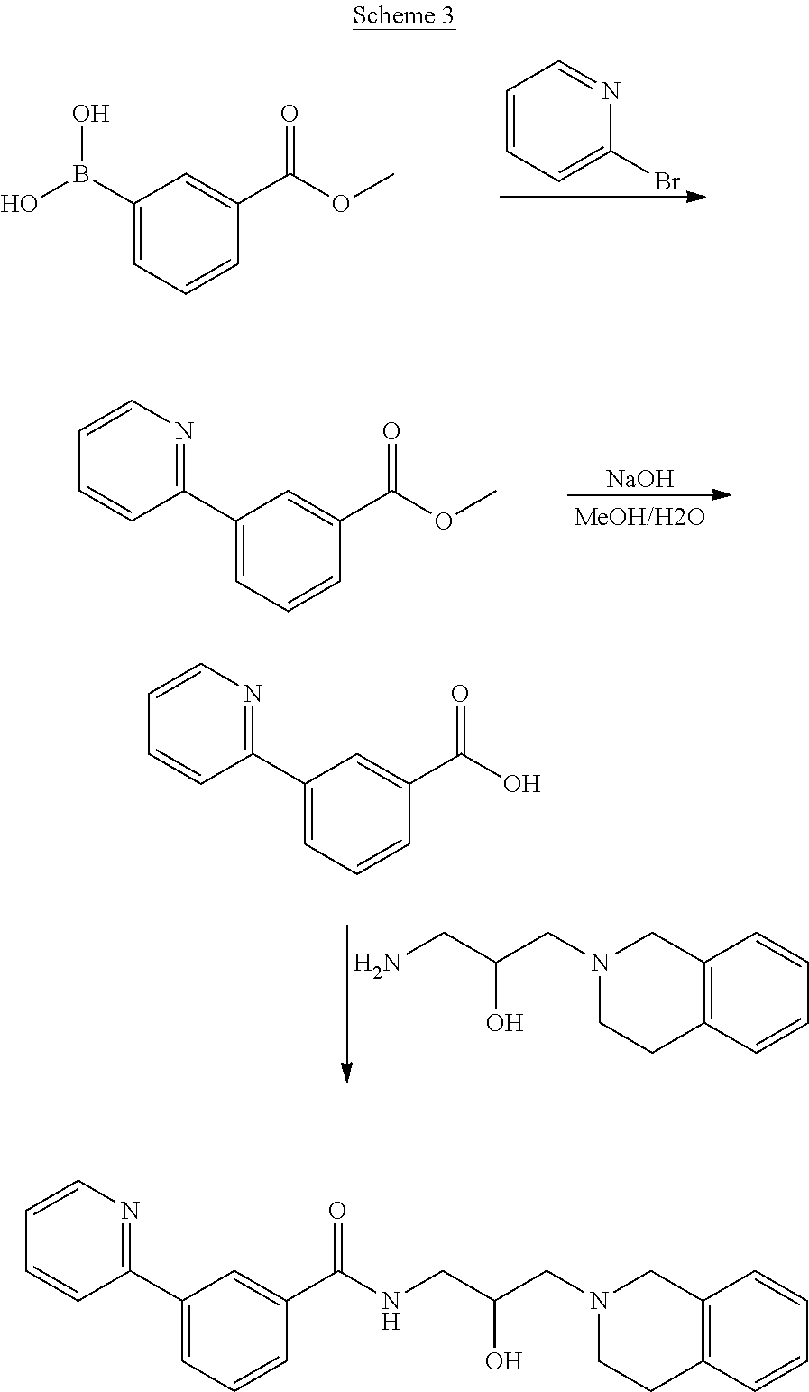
C1=CC=C(Br)N=C1.OB(C1=CC=CC(C(OC)=O)=C1)O.[NaOH].C1=CN=C(C2=CC=CC(C(OC)=O)=C2)C=C1.C1=CN=C(C2=CC=CC(C(O)=O)=C2)C=C1.C12=C(C=CC=C1)CCN(CC(O)CN)C2.C1(C2=NC=CC=C2)=CC=CC(C(NCC(O)CN2CCC3=C(C2)C=CC=C3)=O)=C1
